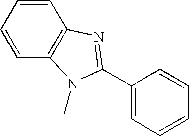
C1=CC2=C(C=C1)N(C)C(C1=CC=CC=C1)=N2
